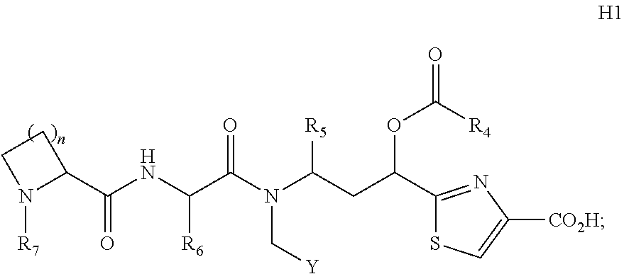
C1(C(NC(C(N(C(CC(C2=NC([CO2H])=CS2)OC(=O)[R4])[R5])C[Y])=O)[R6])=O)CCN1[R7]
